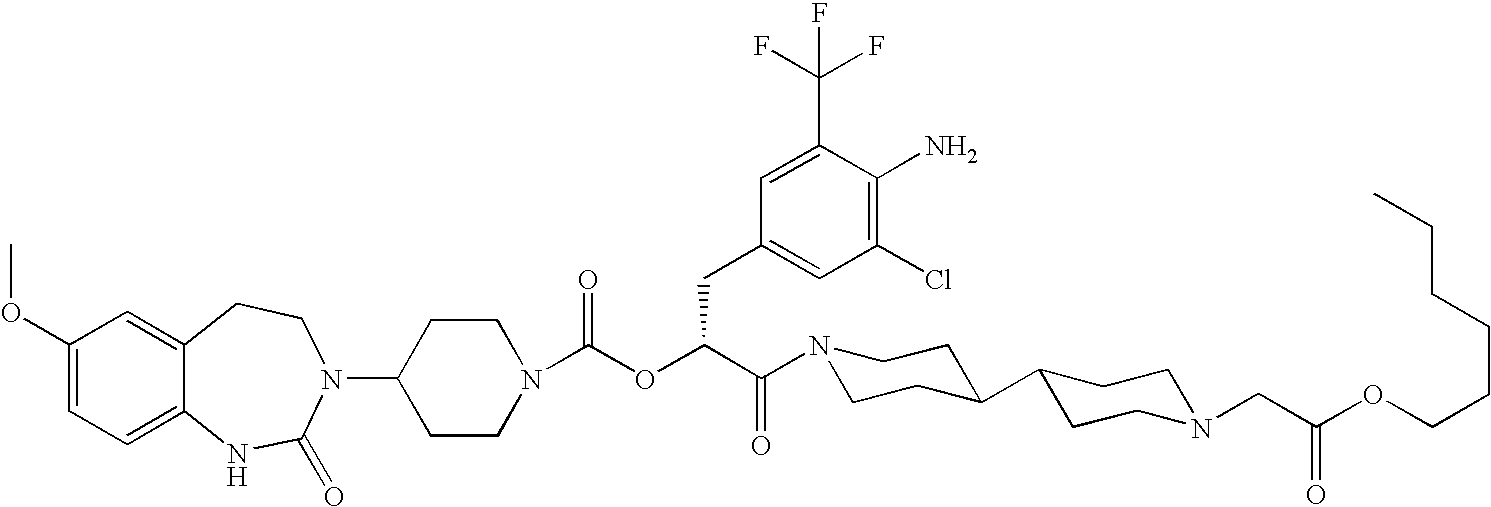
C1(N2C(=O)NC3=CC=C(OC)C=C3CC2)CCN(C(OC(C(=O)N2CCC(C3CCN(CC(OCCCCCC)=O)CC3)CC2)CC2=CC(Cl)=C(N)C(C(F)(F)F)=C2)=O)CC1
